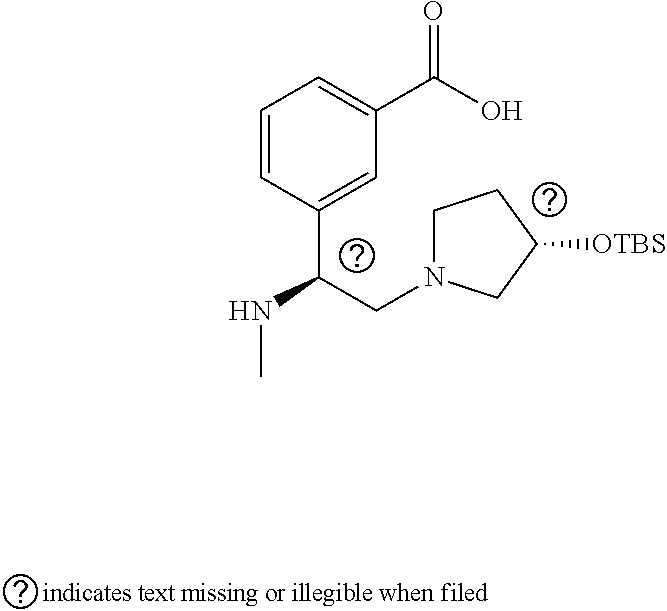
C1=CC(C(CN2CCC([OTBS])C2)NC)=CC(C(O)=O)=C1
